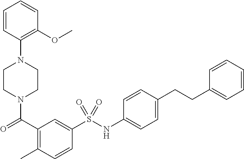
C1CN(C(=O)C2=C(C)C=CC(S(NC3=CC=C(CCC4=CC=CC=C4)C=C3)(=O)=O)=C2)CCN1C1=C(OC)C=CC=C1
